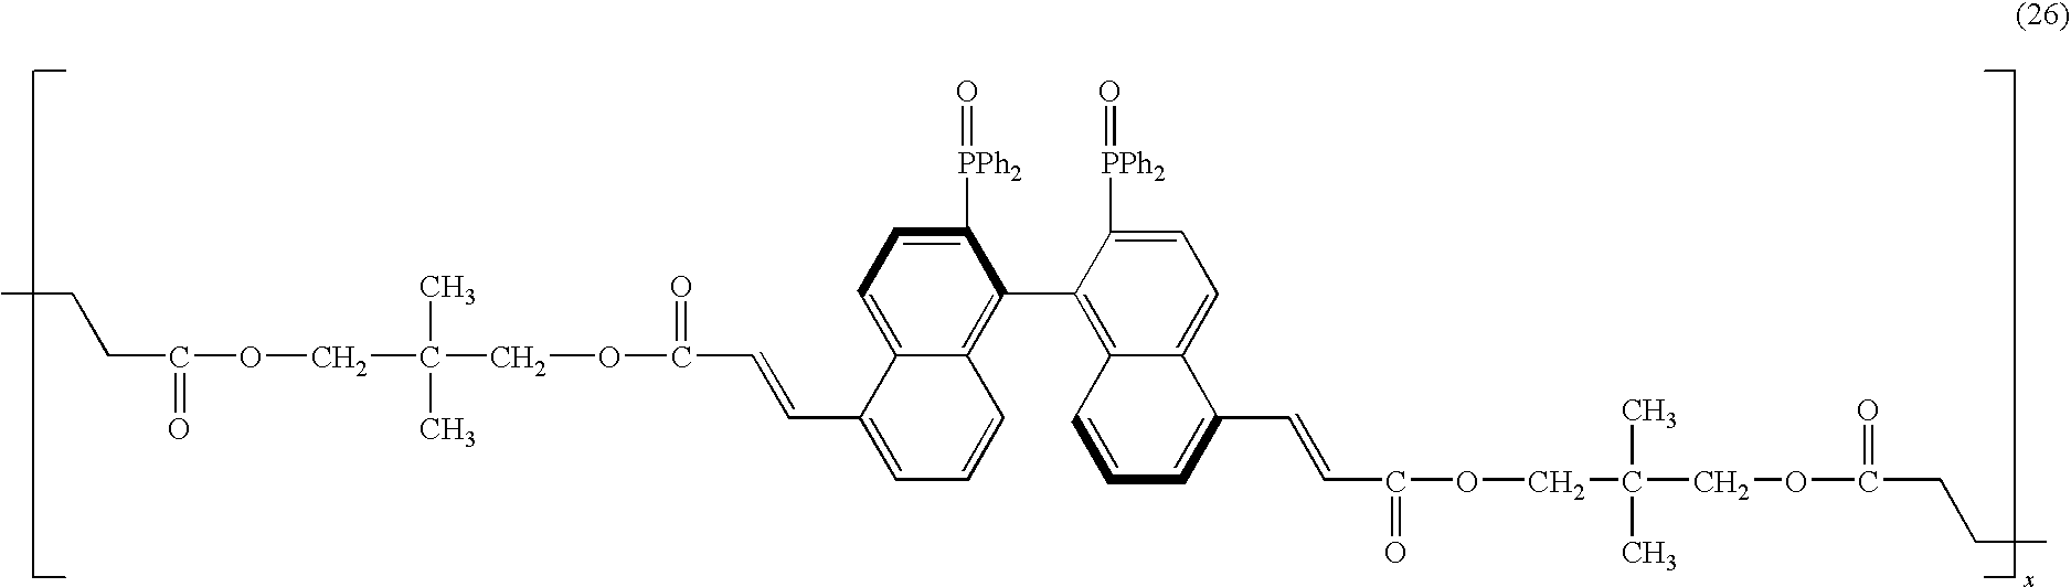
C1([PPh2]=O)=CC=C2C(=C1C1=C3C(=CC=C1[PPh2]=O)C(C=CC(OCC(C)(C)COC(=O)CCC)=O)=CC=C3)C=CC=C2C=CC(=O)OCC(C)(C)COC(CCC)=O
